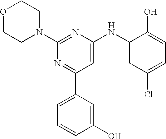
C1(N2CCOCC2)=NC(NC2=CC(Cl)=CC=C2O)=CC(C2=CC=CC(O)=C2)=N1
